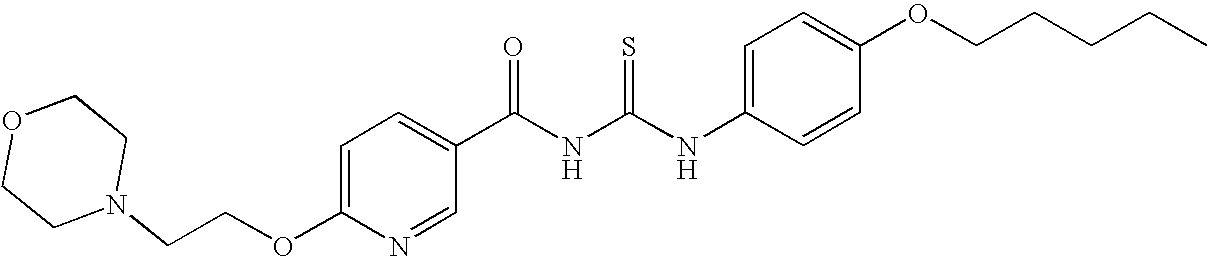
C(NC(NC1=CC=C(OCCCCC)C=C1)=S)(=O)C1=CC=C(OCCN2CCOCC2)N=C1
